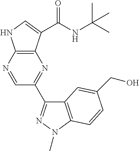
C12=C(C(C(NC(C)(C)C)=O)=CN1)N=C(C1=NN(C)C3=C1C=C(CO)C=C3)C=N2
